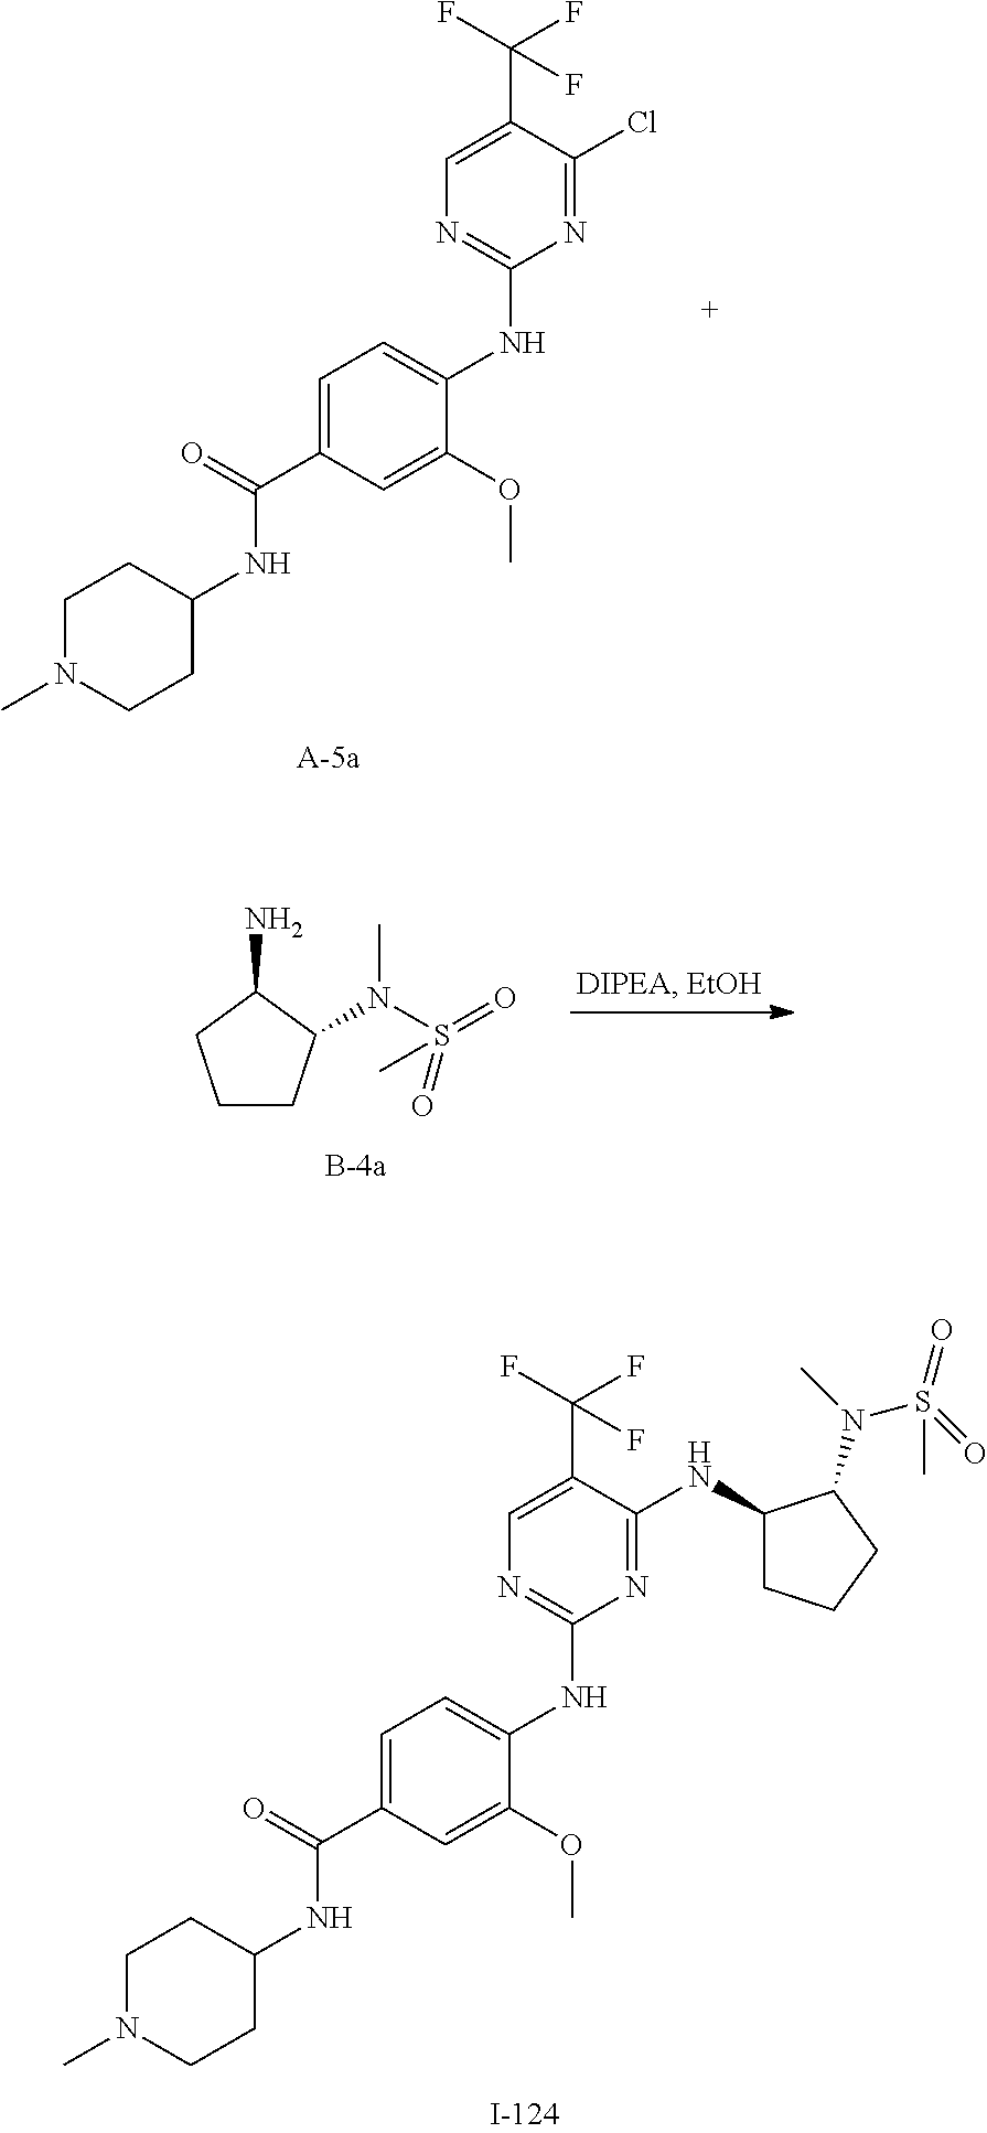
N1=C(Cl)C(C(F)(F)F)=CN=C1NC1=CC=C(C(=O)NC2CCN(C)CC2)C=C1OC.N1=C(NC2CCCC2N(S(=O)(=O)C)C)C(C(F)(F)F)=CN=C1NC1=CC=C(C(=O)NC2CCN(C)CC2)C=C1OC.NC1CCCC1N(S(=O)(=O)C)C
